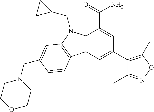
C12=C(C=C(C3=C(C)ON=C3C)C=C1C(=O)N)C1=C(N2CC2CC2)C=C(CN2CCOCC2)C=C1
